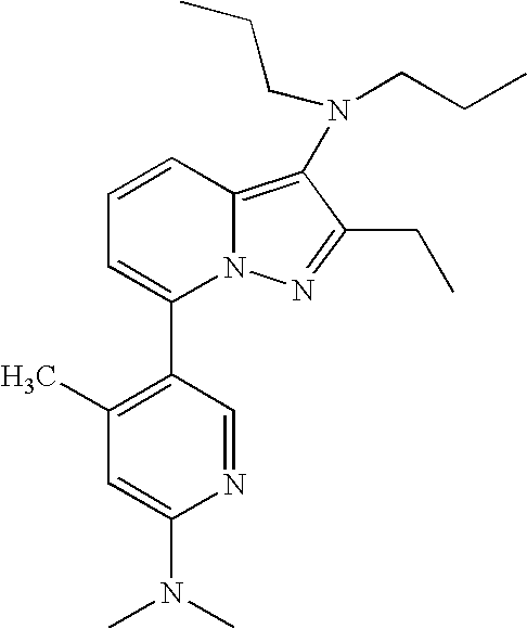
C1(C2=CC=CC3=C(N(CCC)CCC)C(CC)=NN23)=C(C)C=C(N(C)C)N=C1
